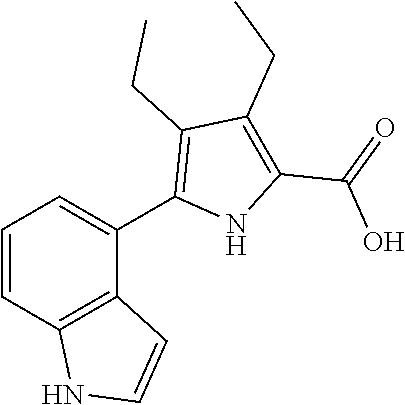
C1=CC2=C(C(C3=C(CC)C(CC)=C(C(=O)O)N3)=C1)C=CN2
